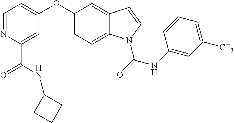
C1=NC(C(NC2CCC2)=O)=CC(OC2=CC=C3C(=C2)C=CN3C(=O)NC2=CC([CF3])=CC=C2)=C1
